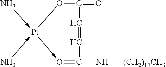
O1C(=O)C=CC(N[(CH2)17CH3])=O-[Pt]1(-N)-N
